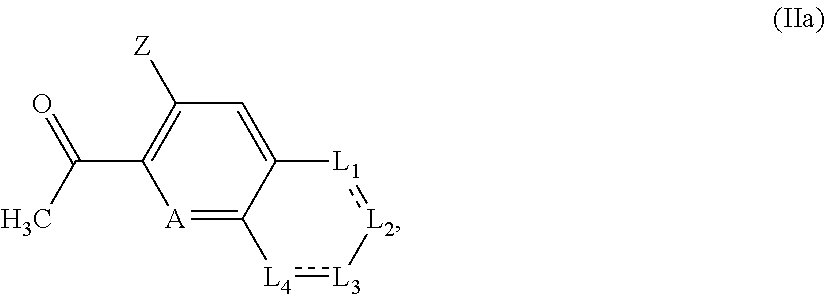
[A]1=C2C(=CC([Z])=C1C(C)=O)[L1]:[L2][L3]:[L4]2
